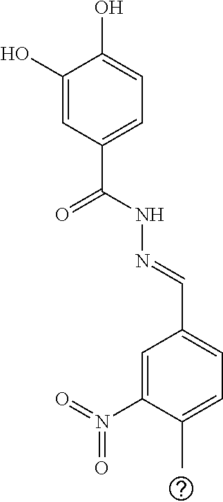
C1(O)=CC(C(NN=CC2=CC=C(C)C(N(=O)=O)=C2)=O)=CC=C1O
